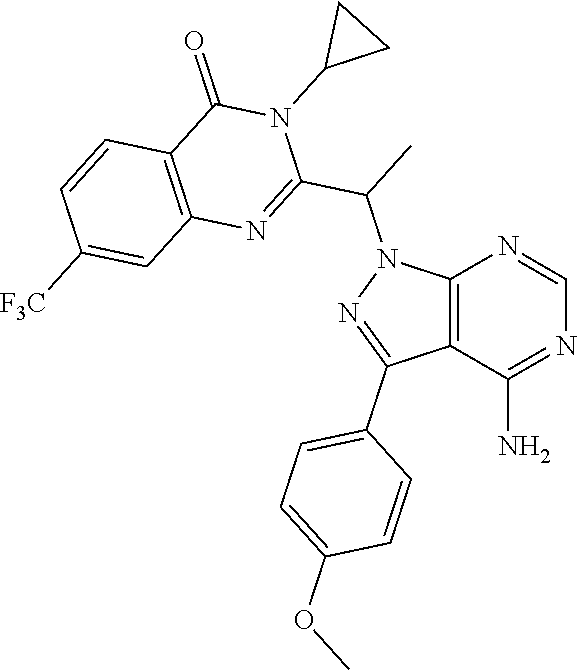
C12=C(C(N)=NC=N1)C(C1=CC=C(OC)C=C1)=NN2C(C1=NC2=C(C(=O)N1C1CC1)C=CC([F3C])=C2)C
